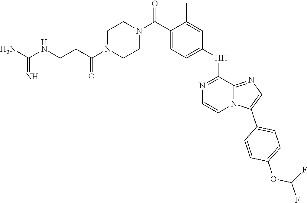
NC(=N)NCCC(=O)N1CCN(C(=O)C2=CC=C([H]C3=NC=CN4C3=NC=C4C3=CC=C(OC(F)F)C=C3)C=C2C)CC1
